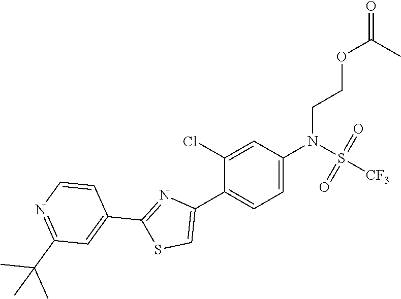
C1=C(N(S(=O)(=O)[CF3])CCOC(=O)C)C=C(Cl)C(C2=CSC(C3=CC(C(C)(C)C)=NC=C3)=N2)=C1
